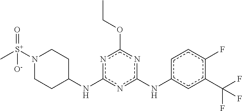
[S+](N1CCC(Nc2nc(Nc3cc(C(F)(F)F)c(F)cc3)nc(OCC)n2)CC1)(C)(=O)[O-]
